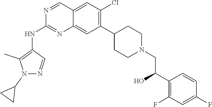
C12=CC(Cl)=C(C3CCN(CC(C4=C(F)C=C(F)C=C4)O)CC3)C=C1N=C(NC1=C(C)N(C3CC3)N=C1)N=C2
